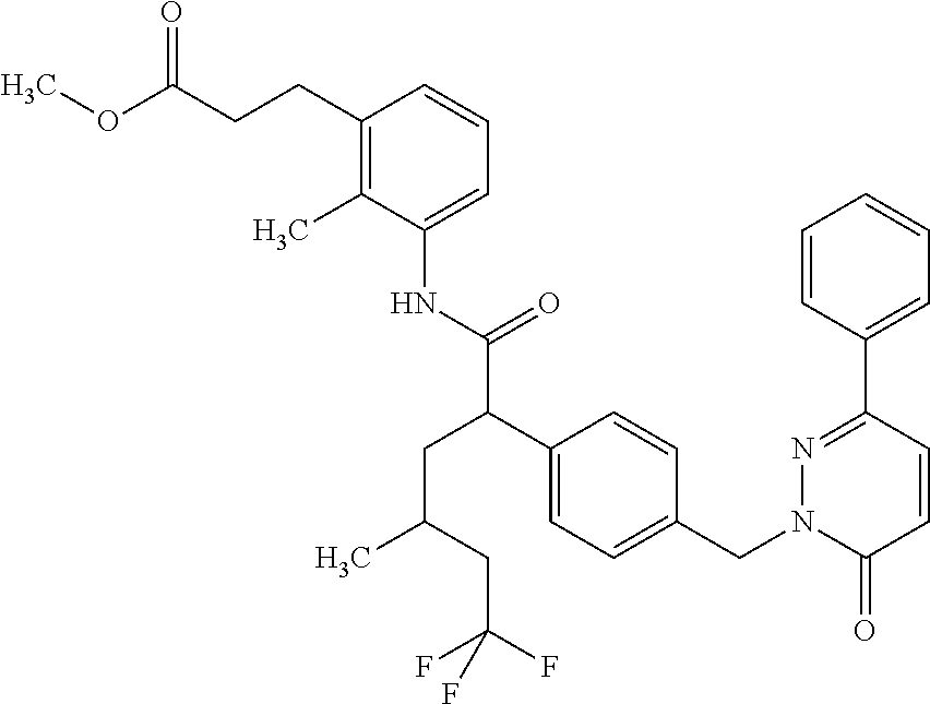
C1=CC(C2=NN(CC3=CC=C(C(C(NC4=CC=CC(CCC(OC)=O)=C4C)=O)CC(C)CC(F)(F)F)C=C3)C(=O)C=C2)=CC=C1
